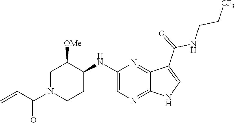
C1N(C(C=C)=O)CCC(NC2=CN=C3C(=N2)C(C(=O)NCC[CF3])=CN3)C1[OMe]
